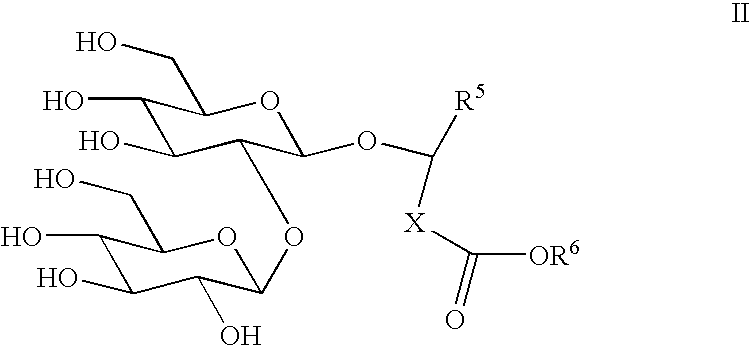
C1(O)C(O)C(OC2C(O)C(O)C(O)C(CO)O2)C(OC([X]C([OR6])=O)[R5])OC1CO
